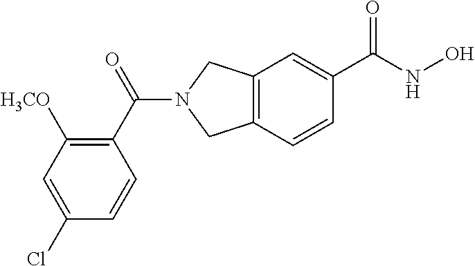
C12=C(CN(C(=O)C3=C([H3CO])C=C(Cl)C=C3)C1)C=C(C(NO)=O)C=C2
